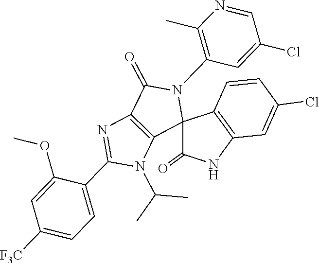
CC(N1C(C2=CC=C([F3C])C=C2OC)=NC2=C1C1(N(C3=C(C)N=CC(Cl)=C3)C2=O)C2=C(C=C(Cl)C=C2)NC1=O)C
